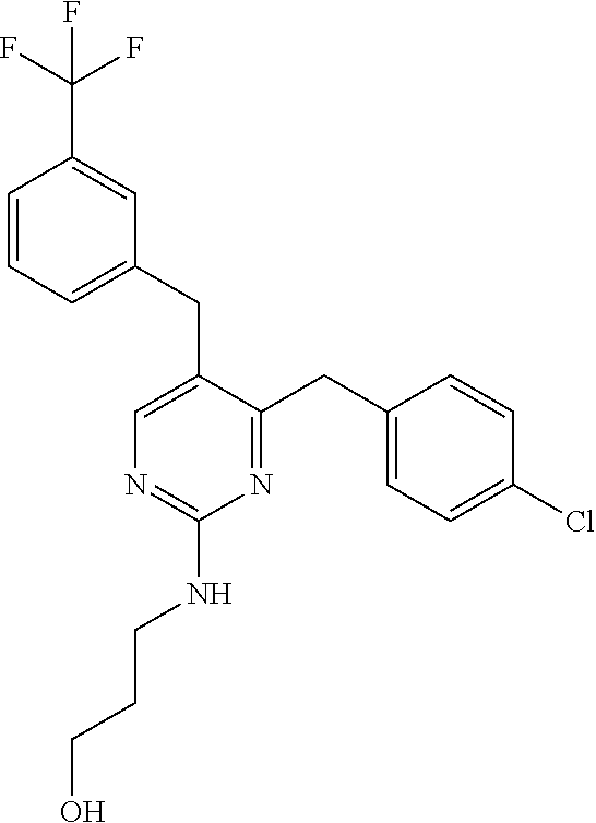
C1(CC2=CN=C(NCCCO)N=C2CC2=CC=C(Cl)C=C2)=CC=CC(C(F)(F)F)=C1
